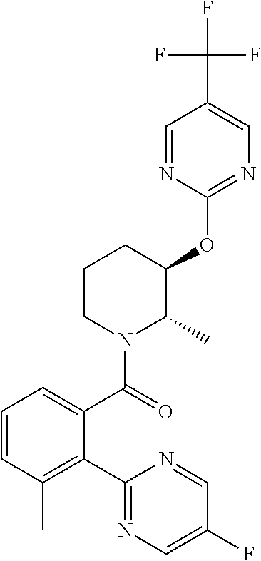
C1(OC2C(C)N(C(=O)C3=CC=CC(C)=C3C3=NC=C(F)C=N3)CCC2)=NC=C(C(F)(F)F)C=N1
